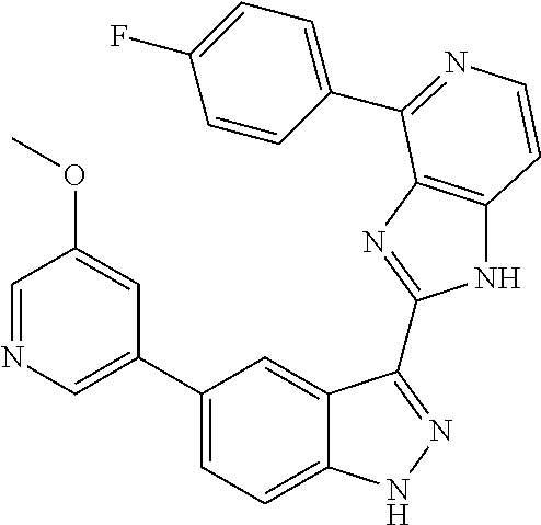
C1(C2=CN=CC(OC)=C2)=CC=C2C(=C1)C(C1=NC3=C(N1)C=CN=C3C1=CC=C(F)C=C1)=NN2
